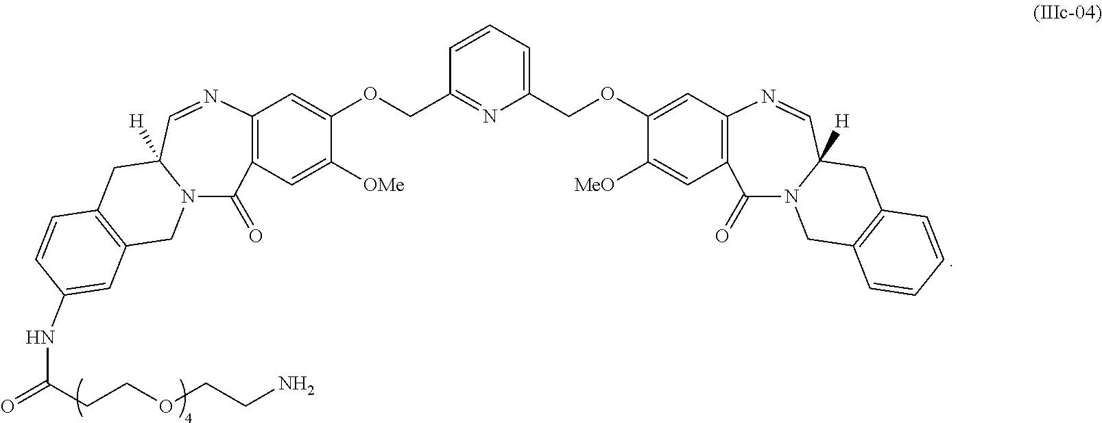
C1(COC2=CC3=C(C=C2[MeO])C(=O)N2C([H])(C=N3)CC3=C(C2)C=CC=C3)=CC=CC(COC2=CC3=C(C=C2[OMe])C(=O)N2C([H])(C=N3)CC3=C(C2)C=C(NC(=O)CCOCCN)C=C3)=N1
